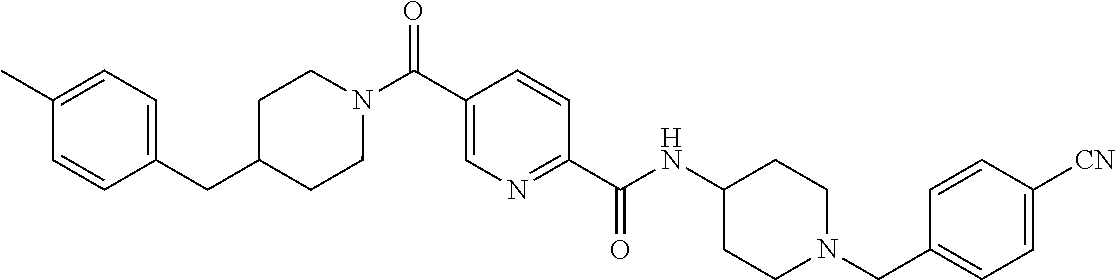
N(C(C1=NC=C(C(N2CCC(CC3=CC=C(C)C=C3)CC2)=O)C=C1)=O)C1CCN(CC2=CC=C([CN])C=C2)CC1
